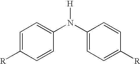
C1=C([R])C=CC(N(C2=CC=C([R])C=C2)[H])=C1
